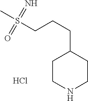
N1CCC(CCCS(C)(=N)=O)CC1.Cl
